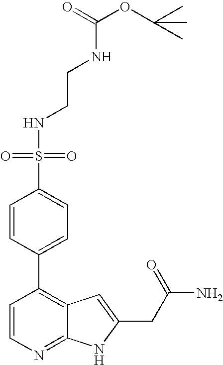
C1=CN=C2C(=C1C1=CC=C(S(=O)(NCCNC(OC(C)(C)C)=O)=O)C=C1)C=C(CC(=O)N)N2
